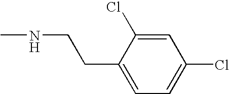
C(CC1=CC=C(Cl)C=C1Cl)NC
